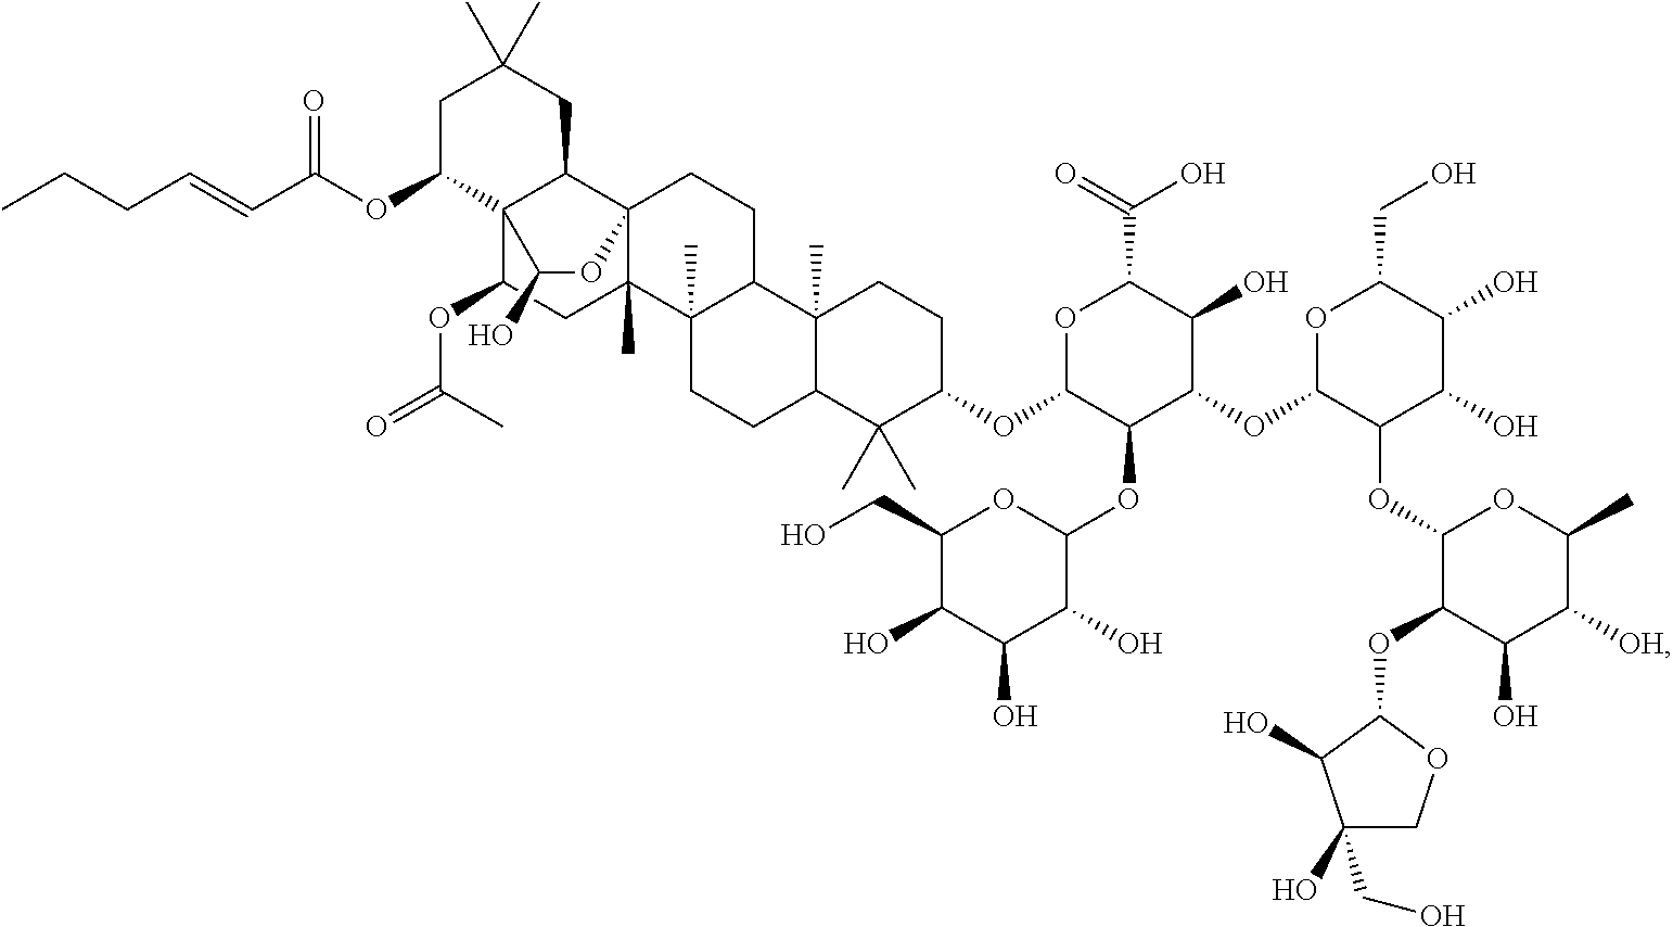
C1C(OC(C=CCCC)=O)C23C(CC1(C)C)C1(C(C)(CC2OC(C)=O)C2(C)C(CC1)C1(C)C(CC2)C(C)(C)C(OC2C(OC4OC(CO)C(O)C(O)C4O)C(OC4C(OC5C(OC6OCC(O)(CO)C6O)C(O)C([OH])C(C)O5)C(O)C(O)C(CO)O4)C(O)C(C(=O)O)O2)CC1)OC3O
